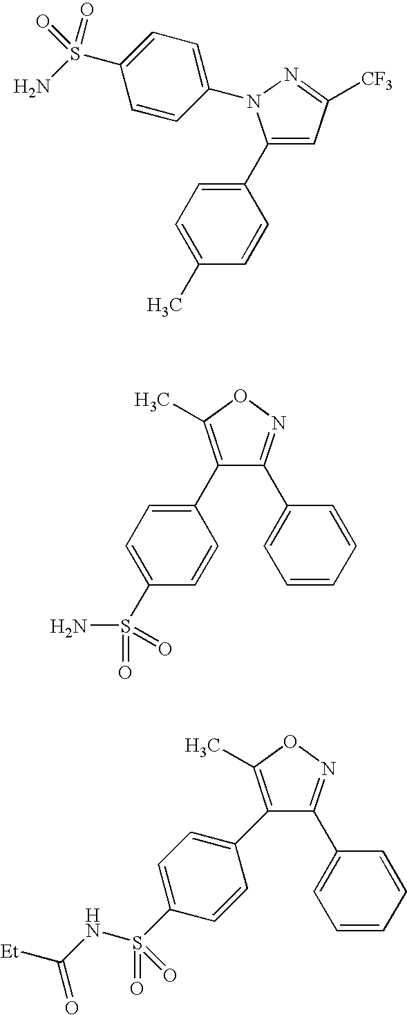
C1(C2=CC=C(C)C=C2)=CC([CF3])=NN1C1=CC=C(S(N)(=O)=O)C=C1.C1(C2=CC=C(S(N)(=O)=O)C=C2)=C(C)ON=C1C1=CC=CC=C1.C1(C2=CC=C(S(NC([Et])=O)(=O)=O)C=C2)=C(C)ON=C1C1=CC=CC=C1
